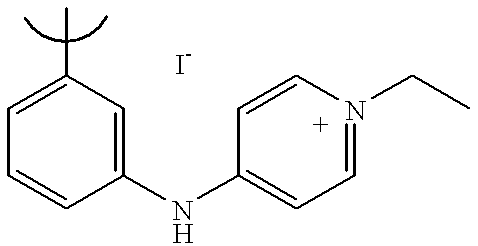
C1=C(C)C=C(NC2=CC=N(CC)C=C2)C=C1
